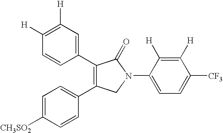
[CH3SO2]C1=CC=C(C2=C(C3=CC([H])=C([H])C=C3)C(=O)N(C3=CC=C([CF3])C([H])=C3[H])C2)C=C1
